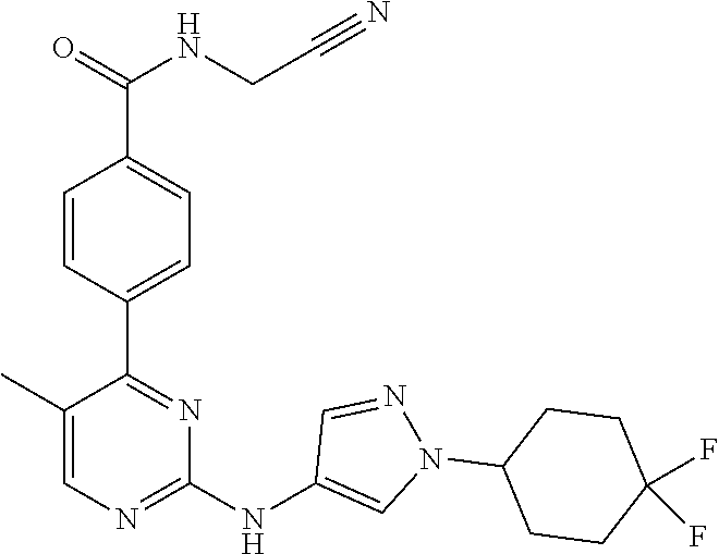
C1(C2=NC(NC3=CN(C4CCC(F)(F)CC4)N=C3)=NC=C2C)=CC=C(C(NCC#N)=O)C=C1
